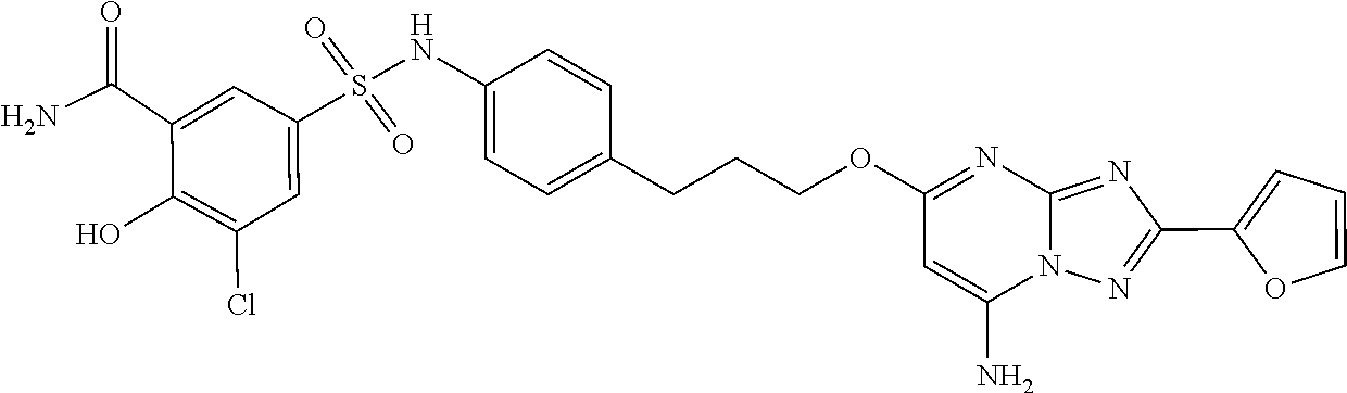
C1(C(N)=O)=CC(S(=O)(=O)NC2=CC=C(CCCOC3=NC4=NC(C5=CC=CO5)=NN4C(N)=C3)C=C2)=CC(Cl)=C1O
